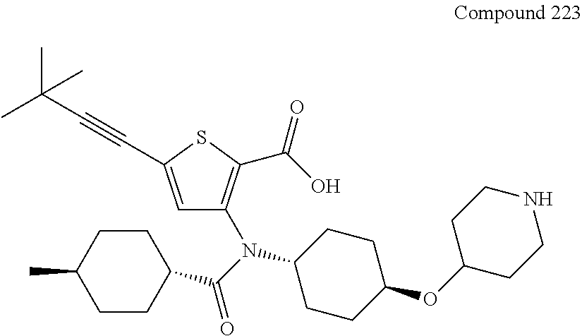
N1CCC(OC2CCC(N(C(C3CCC(C)CC3)=O)C3=C(C(O)=O)SC(C#CC(C)(C)C)=C3)CC2)CC1
